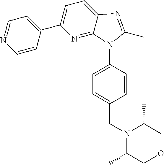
C1=C2C(=NC(C3=CC=NC=C3)=C1)N(C1=CC=C(CN3C(C)COCC3C)C=C1)C(C)=N2
